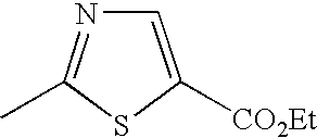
C1=C([CO2Et])SC(C)=N1
